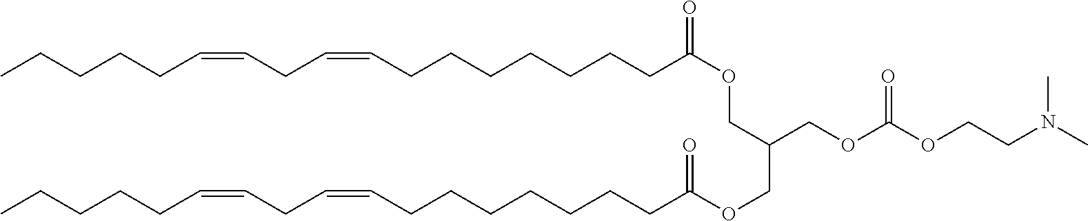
N(C)(CCOC(OCC(COC(CCCCCCCC=CCC=CCCCCC)=O)COC(CCCCCCCC=CCC=CCCCCC)=O)=O)C
